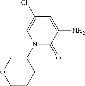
C1=C(N)C(=O)N(C2COCCC2)C=C1Cl
